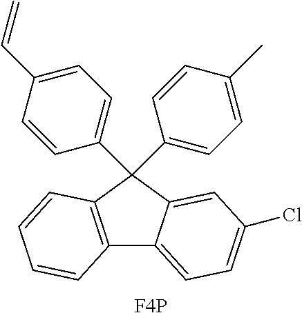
C12=C(C(C3=CC=C(C)C=C3)(C3=CC=C(C=C)C=C3)C3=CC(Cl)=CC=C13)C=CC=C2.[F4P]
